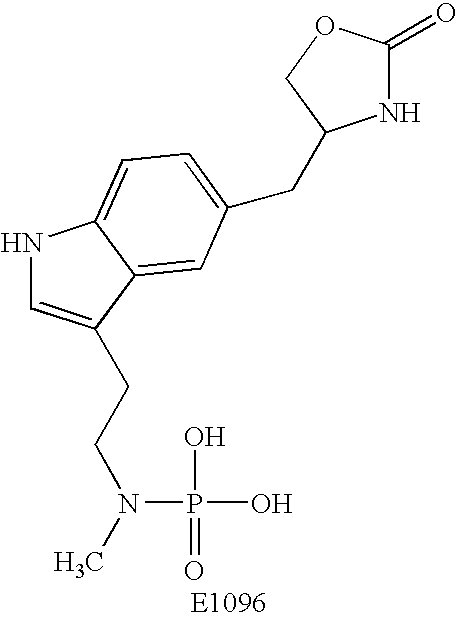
N1C=C(CCN(C)P(=O)(O)O)C2=CC(CC3NC(=O)OC3)=CC=C12
